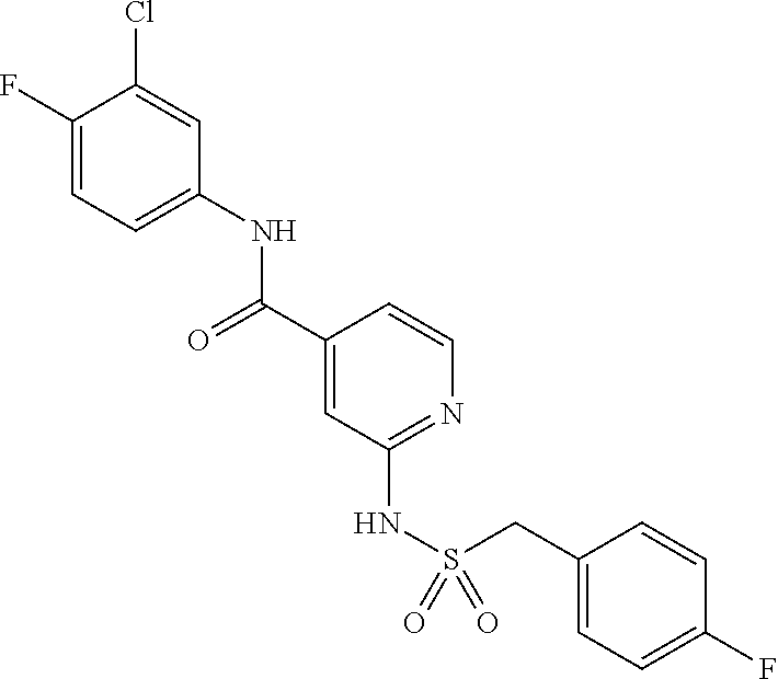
C1(F)=CC=C(NC(C2=CC(NS(=O)(=O)CC3=CC=C(F)C=C3)=NC=C2)=O)C=C1Cl
